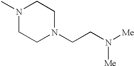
N1(C)CCN(CCN([Me])[Me])CC1
